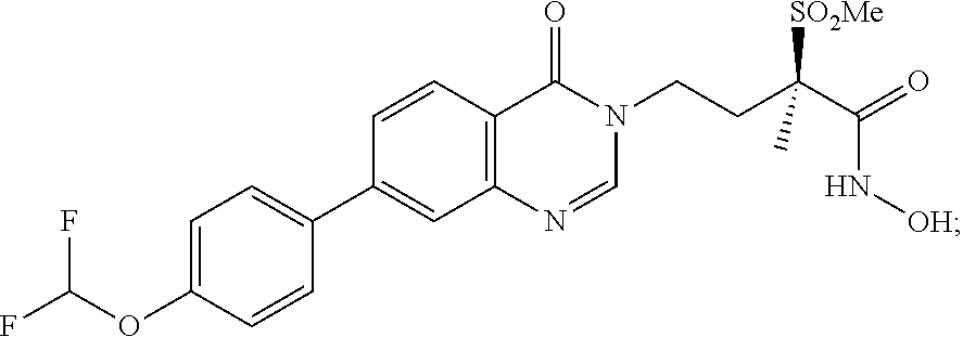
C12=C(C=CC(C3=CC=C(OC(F)F)C=C3)=C1)C(=O)N(CCC(C(=O)N[OH])([SO2Me])C)C=N2
